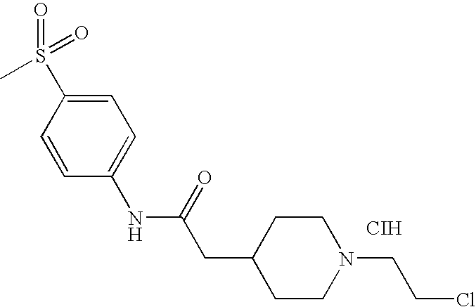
C1=C(S(=O)(=O)C)C=CC(NC(=O)CC2CCN(CCCl)CC2)=C1.[CIH]
